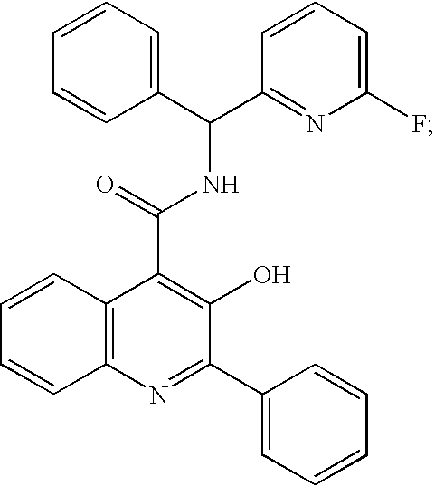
C12=C(N=C(C3=CC=CC=C3)C(O)=C1C(NC(C1=CC=CC=C1)C1=NC(F)=CC=C1)=O)C=CC=C2
